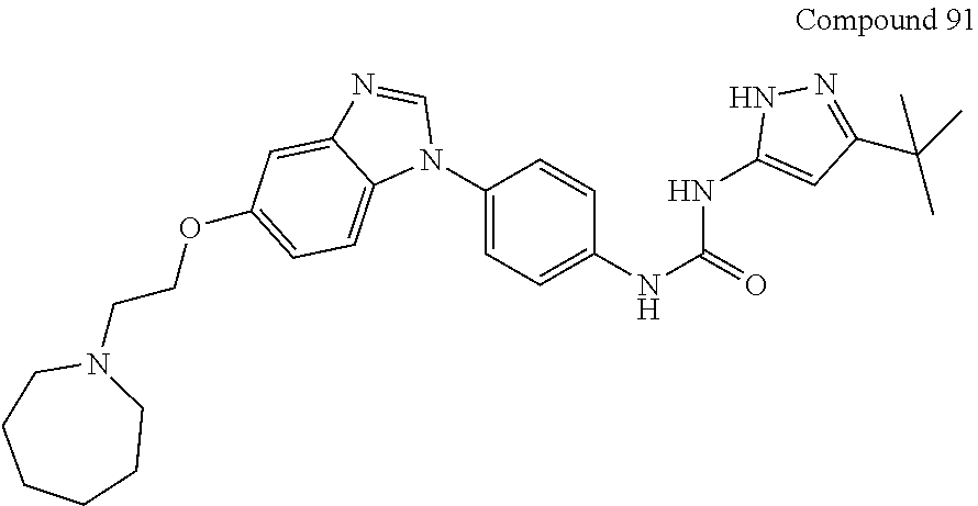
C1(N2C=NC3=CC(OCCN4CCCCCC4)=CC=C23)=CC=C(NC(=O)NC2=CC(C(C)(C)C)=NN2)C=C1
